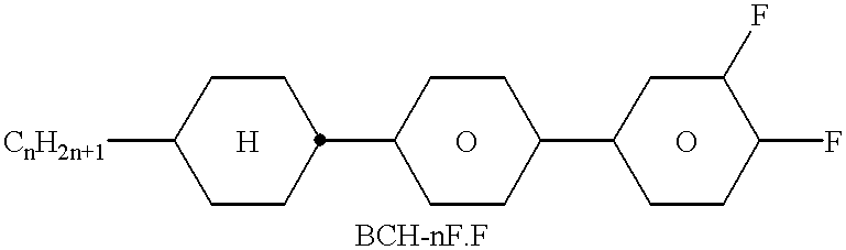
[CnH2n+1]C1CCC(C2CCC(C3CCC(F)C(F)C3)CC2)CC1.[H].O.O
